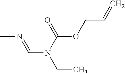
CN=CN(CC)C(=O)OCC=C
